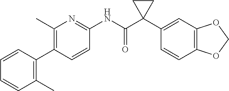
C1=CC(C2=C(C)N=C(NC(C3(C4=CC5=C(C=C4)OCO5)CC3)=O)C=C2)=C(C)C=C1
